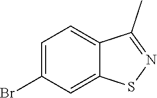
C1=C(Br)C=C2C(=C1)C(C)=NS2
